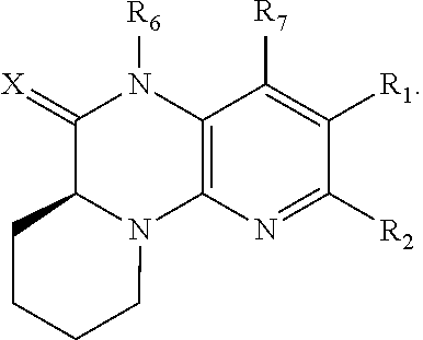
C12=C(N=C([R2])C([R1])=C1[R7])N1C(C(=[X])N2[R6])CCCC1
